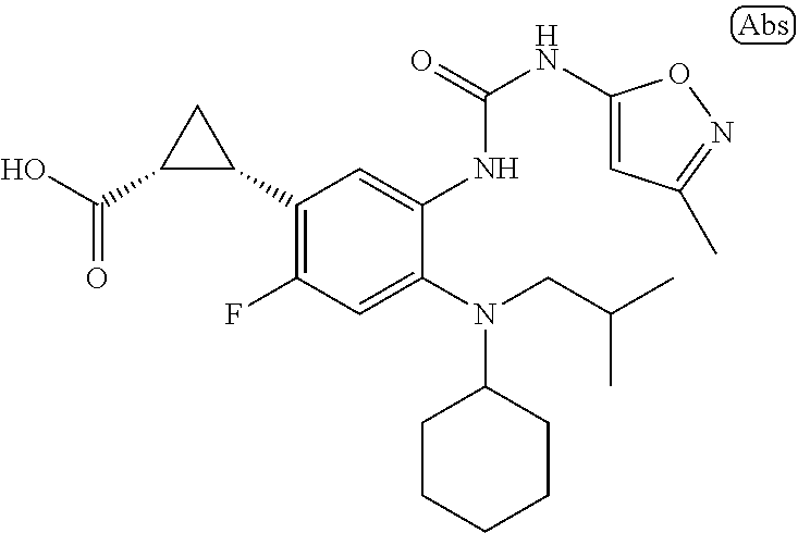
C1(C2CC2C(O)=O)=C(F)C=C(N(C2CCCCC2)CC(C)C)C(NC(=O)NC2=CC(C)=NO2)=C1
